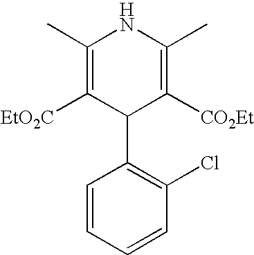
C1(C)=C([EtO2C])C(C2=C(Cl)C=CC=C2)C([CO2Et])=C(C)N1
